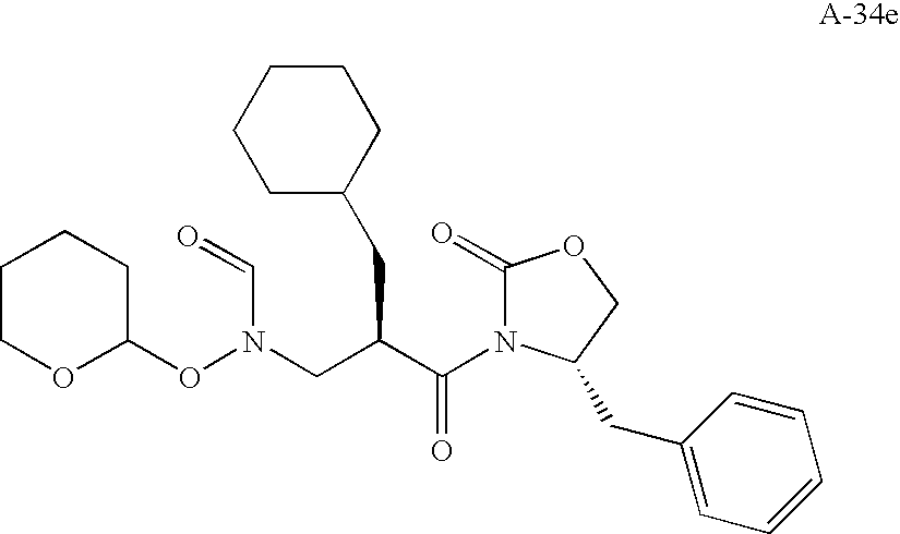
C(C(C(=O)N1C(=O)OCC1CC1=CC=CC=C1)CC1CCCCC1)N(OC1CCCCO1)C=O
